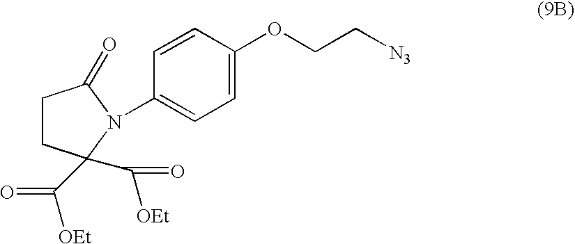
C1CC(C([OEt])=O)(C([OEt])=O)N(C2=CC=C(OCC[N3])C=C2)C1=O
